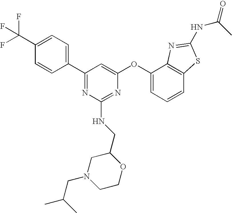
C1(C(F)(F)F)=CC=C(C2=NC(NCC3CN(CC(C)C)CCO3)=NC(OC3=CC=CC4=C3N=C(NC(C)=O)S4)=C2)C=C1
